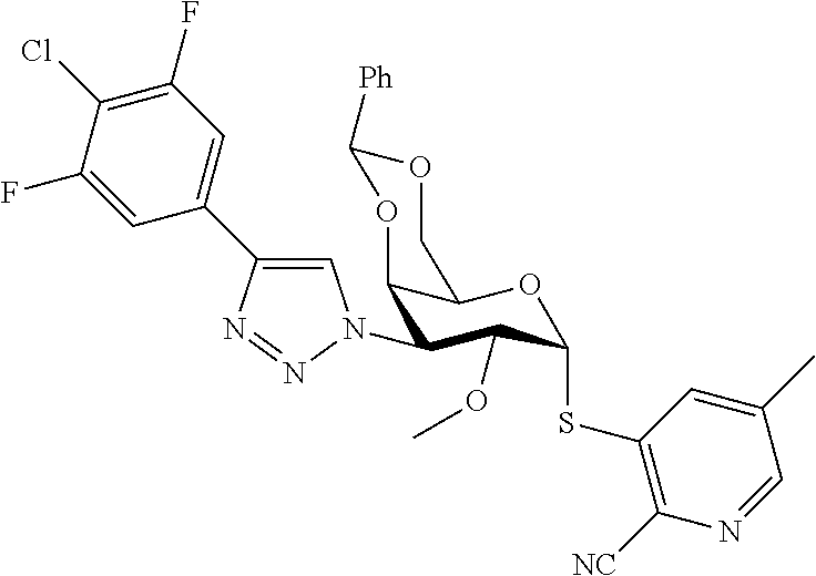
C12C(N3C=C(C4=CC(F)=C(Cl)C(F)=C4)N=N3)C(OC)C(SC3=C([NC])N=CC(C)=C3)OC1COC([Ph])O2
